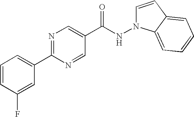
C1=CC(F)=CC(C2=NC=C(C(NN3C=CC4=CC=CC=C34)=O)C=N2)=C1
